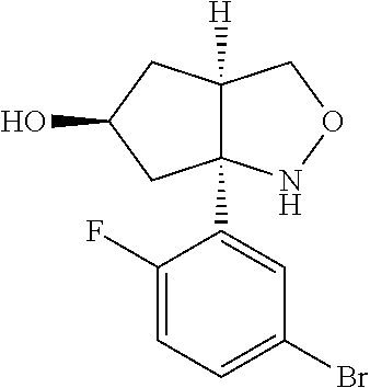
C12([H])C(C3=CC(Br)=CC=C3F)(NOC1)CC(O)C2
